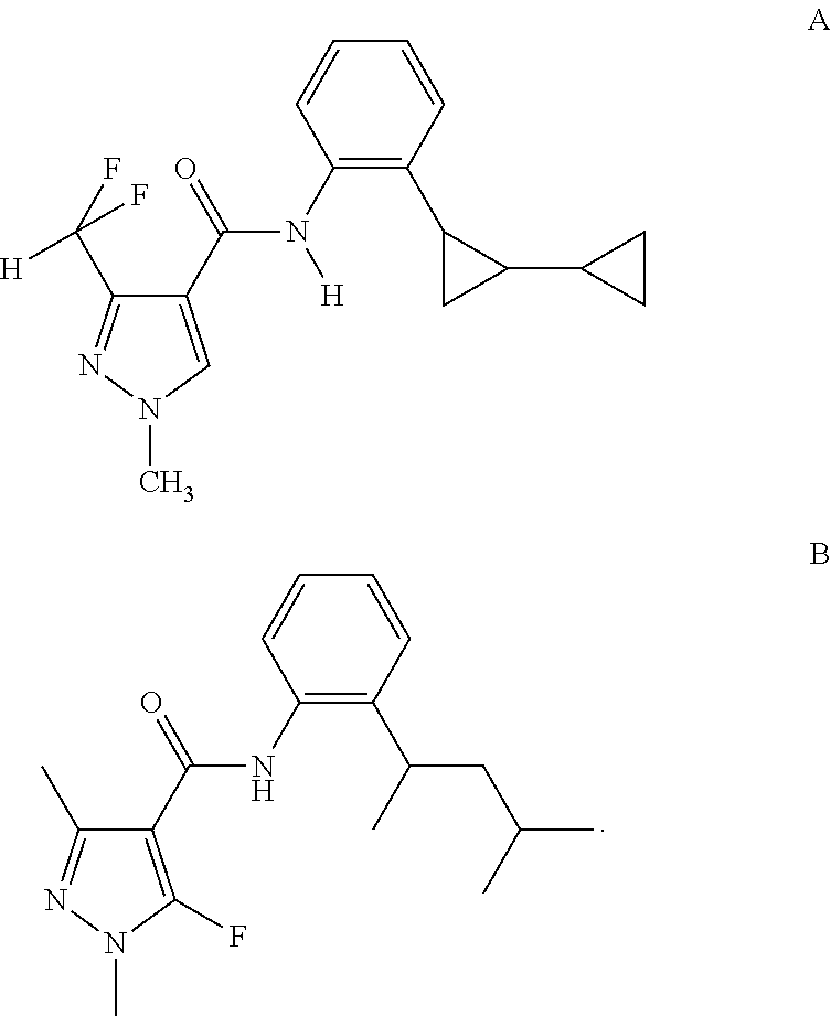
CN1C(F)=C(C(=O)NC2=C(C(C)CC(C)C)C=CC=C2)C(C)=N1.CN1C=C(C(=O)N(C2=C(C3CC3C3CC3)C=CC=C2)[H])C(C(F)(F)[H])=N1
